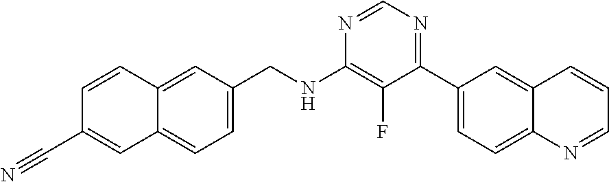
C12=CC=C(CNC3=C(F)C(C4=CC=C5C(=C4)C=CC=N5)=NC=N3)C=C1C=CC(C#N)=C2
